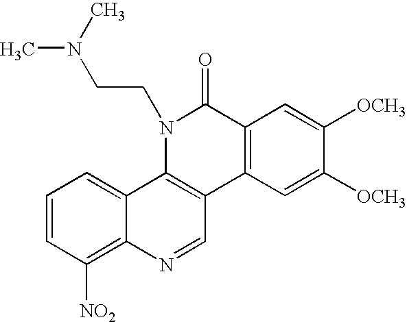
C1=CC([NO2])=C2C(=C1)C1=C(C=N2)C2=C(C(=O)N1CCN(C)C)C=C([OCH3])C([OCH3])=C2
